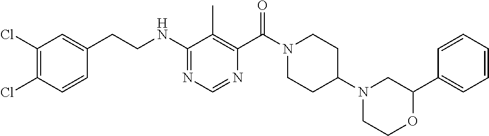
C1(Cl)=C(Cl)C=C(CCNC2=NC=NC(C(N3CCC(N4CCOC(C5=CC=CC=C5)C4)CC3)=O)=C2C)C=C1
